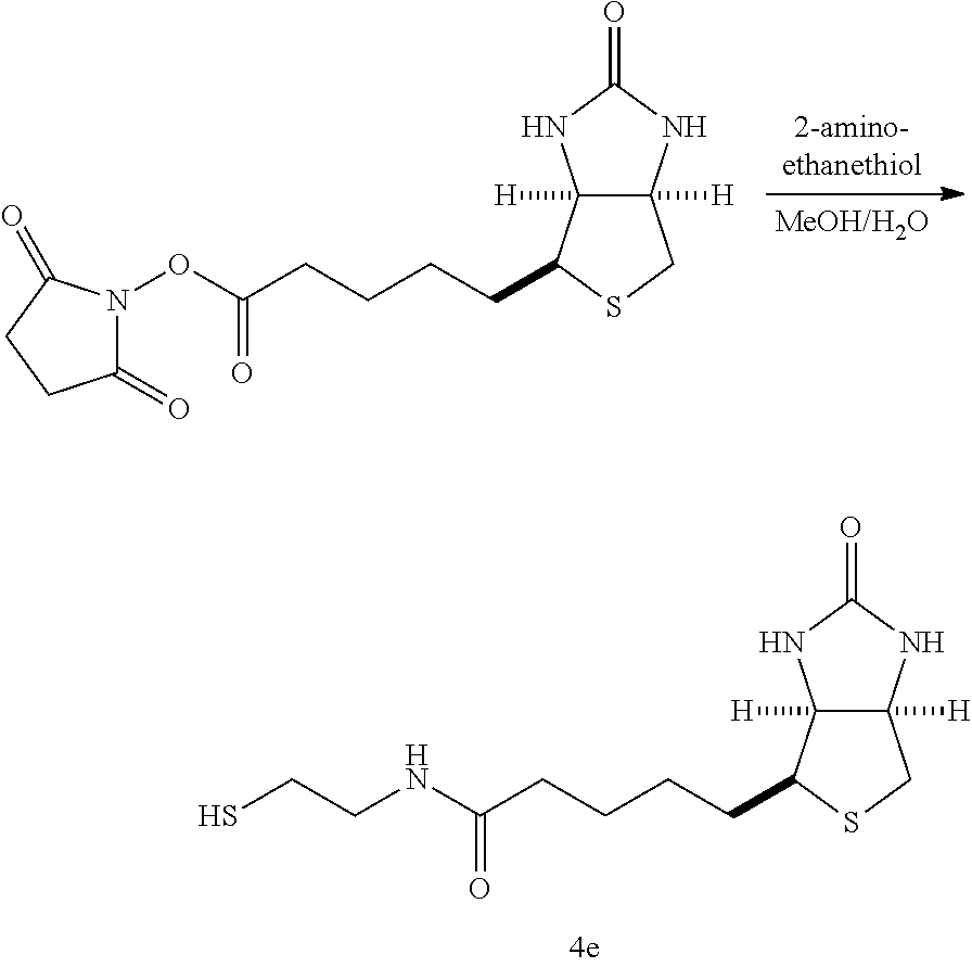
C1(=O)N(OC(CCCCC2C3([H])C([H])(CS2)NC(=O)N3)=O)C(=O)CC1.C(NC(CCCCC1C2([H])C([H])(CS1)NC(=O)N2)=O)CS
